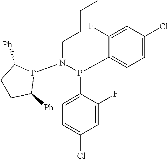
C1(P(C2=CC=C(Cl)C=C2F)N(P2C([Ph])CCC2[Ph])CCCC)=CC=C(Cl)C=C1F
